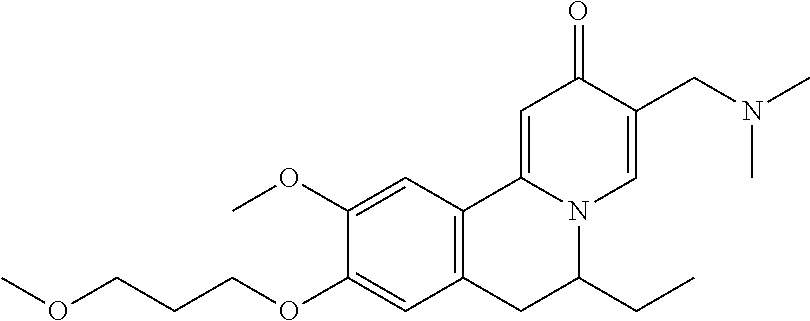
C1(OC)=CC2=C(C=C1OCCCOC)CC(CC)N1C2=CC(=O)C(CN(C)C)=C1
